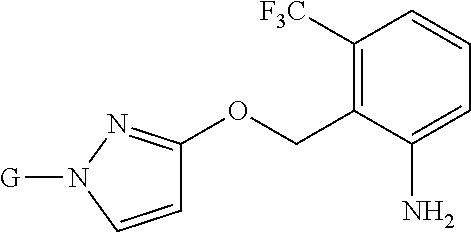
C1([F3C])=C(COC2=NN([G])C=C2)C(N)=CC=C1
